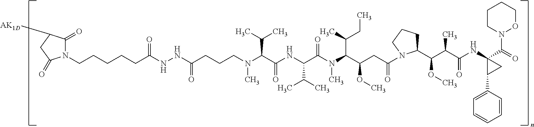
C(CCCCC(NNC(=O)CCCN(C)C(C(=O)NC(C(C)C)C(N(C(C(OC)CC(=O)N1C(C(C(C)C(=O)NC2(C(=O)N3CCCCO3)C(C3=CC=CC=C3)C2)OC)CCC1)C(C)CC)C)=O)C(C)C)=O)N1C(=O)C([AK1D])CC1=O
